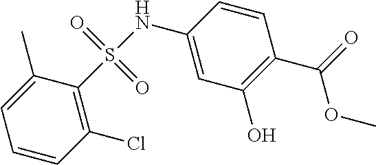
C1(NS(=O)(=O)C2=C(Cl)C=CC=C2C)=CC(O)=C(C(=O)OC)C=C1
